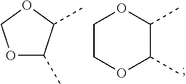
O1C(C)C(C)OC1.C1(C)OCCOC1C
